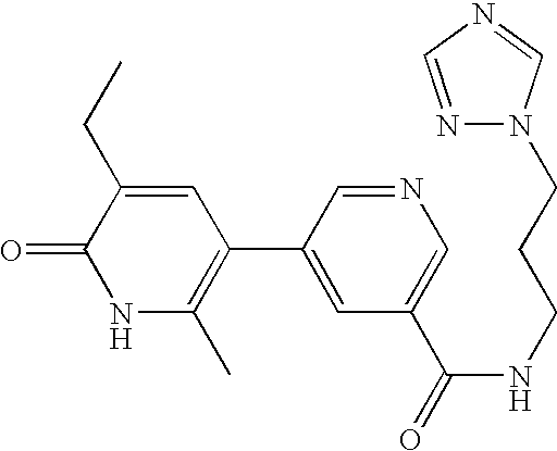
C1=C(CC)C(=O)NC(C)=C1C1=CC(C(=O)NCCCN2N=CN=C2)=CN=C1
